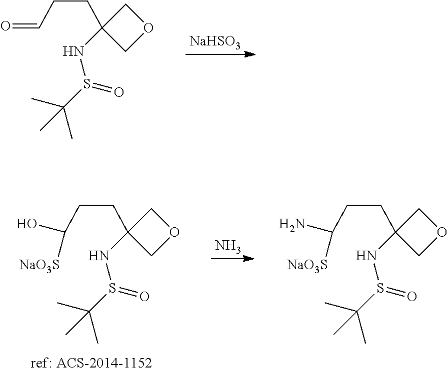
[NaHSO3].C1(CCC=O)(NS(C(C)(C)C)=O)COC1.N.C1(CCC(O)[NaO3S])(NS(C(C)(C)C)=O)COC1.C1(CCC(N)[NaO3S])(NS(C(C)(C)C)=O)COC1
